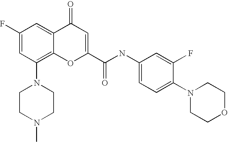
C1(F)=CC(N2CCN(C)CC2)=C2C(=C1)C(=O)C=C(C(=O)NC1=CC=C(N3CCOCC3)C(F)=C1)O2
